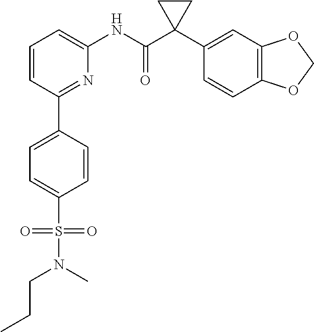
C1=CC(C2=CC=C(S(N(C)CCC)(=O)=O)C=C2)=NC(NC(C2(C3=CC4=C(C=C3)OCO4)CC2)=O)=C1
